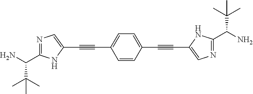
N1=C(C(N)C(C)(C)C)NC(C#CC2=CC=C(C#CC3=CN=C(C(N)C(C)(C)C)N3)C=C2)=C1
